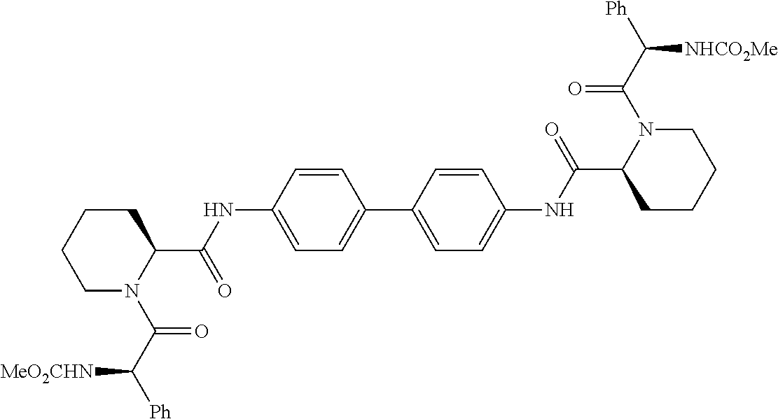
C1(C(NC2=CC=C(C3=CC=C(NC(=O)C4CCCCN4C(C([Ph])[NHCO2Me])=O)C=C3)C=C2)=O)CCCCN1C(C([Ph])[MeO2CHN])=O
